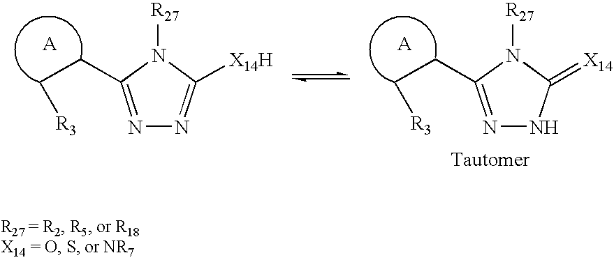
N1=C(CC[R3])N([R27])C(=[X14])N1.N1=C(CC[R3])N([R27])C([X14H])=N1
